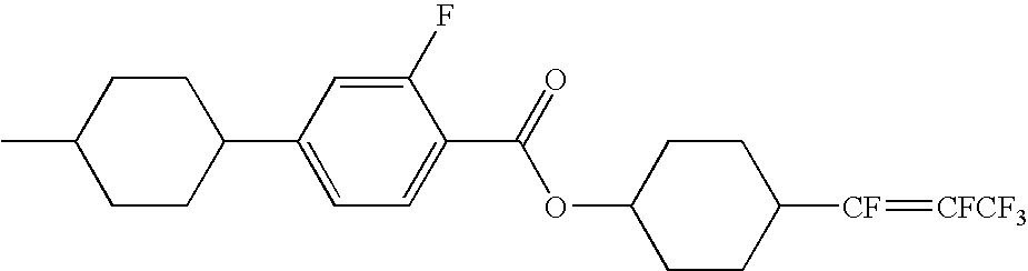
O(C(C1=CC=C(C2CCC(C)CC2)C=C1F)=O)C1CCC([CF]=[CFCF3])CC1
